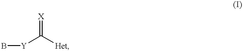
B[Y]C([Het])=[X]
